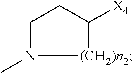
N1(C)CCC([X4])[(CH2)n2]1
